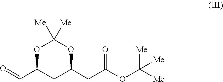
O=CC1CC(CC(OC([Me])([Me])[Me])=O)OC([Me])([Me])O1
